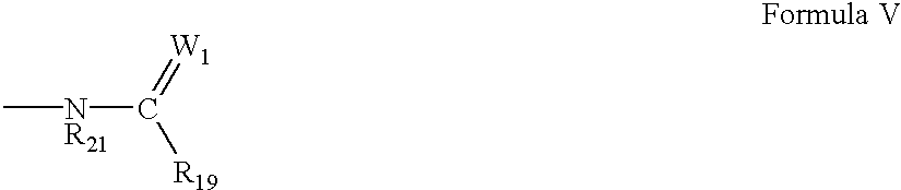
C[NR21]C(=[W1])[R19]
